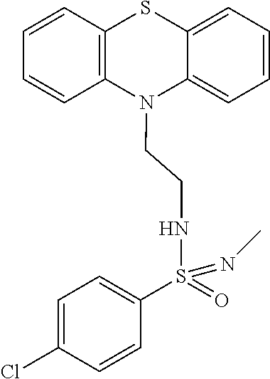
C12=CC=CC=C1SC1=C(N2CCNS(C2=CC=C(Cl)C=C2)(=O)=NC)C=CC=C1
